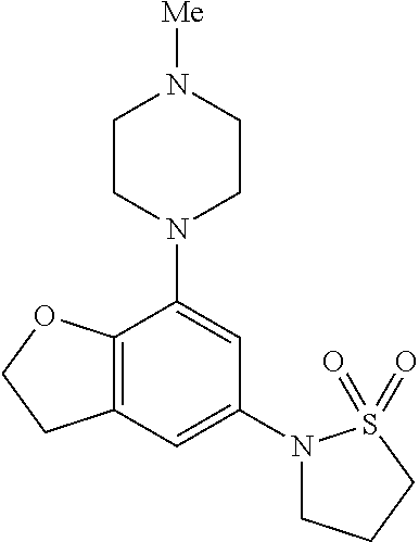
C12=C(C=C(N3CCCS3(=O)=O)C=C1N1CCN([Me])CC1)CCO2
